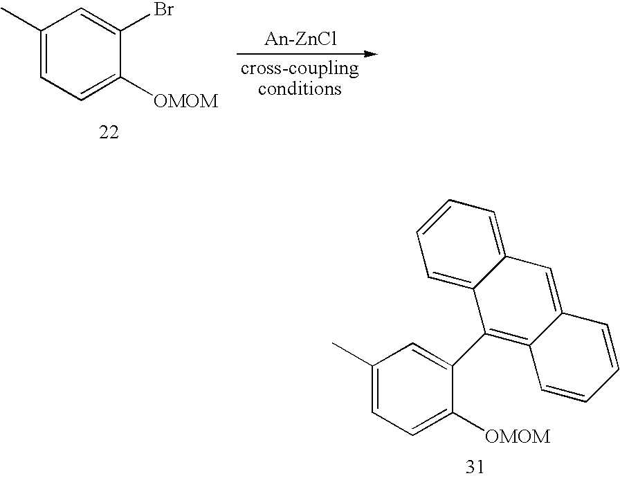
C1(C)=CC=C([OMOM])C(Br)=C1.C1(C)=CC=C([OMOM])C(C2=C3C(=CC4=CC=CC=C24)C=CC=C3)=C1
